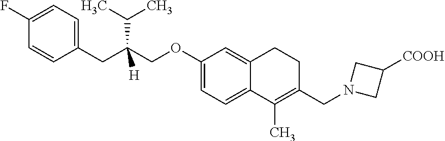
C1=C(F)C=CC(CC(COC2=CC=C3C(=C2)CCC(CN2CC([COOH])C2)=C3C)([H])C(C)C)=C1
